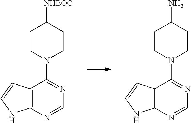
C12=C(N=CN=C1N1CCC(N)CC1)NC=C2.C12=C(N=CN=C1N1CCC([NHBOC])CC1)NC=C2
